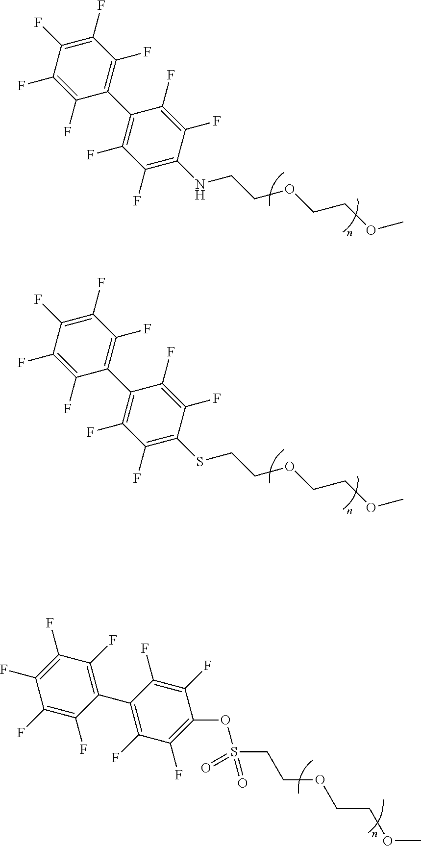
C1(C2=C(F)C(F)=C(F)C(F)=C2F)=C(F)C(F)=C(SCCOCCOC)C(F)=C1F.C1(C2=C(F)C(F)=C(F)C(F)=C2F)=C(F)C(F)=C(NCCOCCOC)C(F)=C1F.S(CCOCCOC)(=O)(=O)OC1=C(F)C(F)=C(C2=C(F)C(F)=C(F)C(F)=C2F)C(F)=C1F
